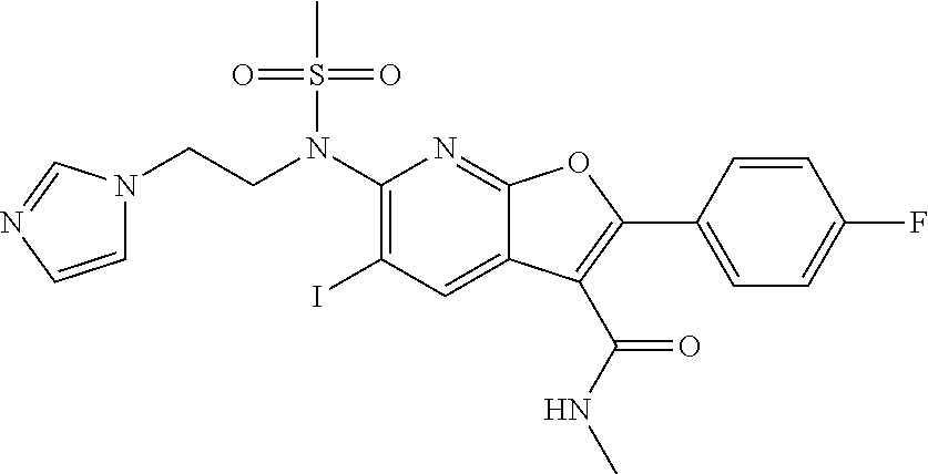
C(CN(C1=C(I)C=C2C(=N1)OC(C1=CC=C(F)C=C1)=C2C(NC)=O)S(C)(=O)=O)N1C=CN=C1
